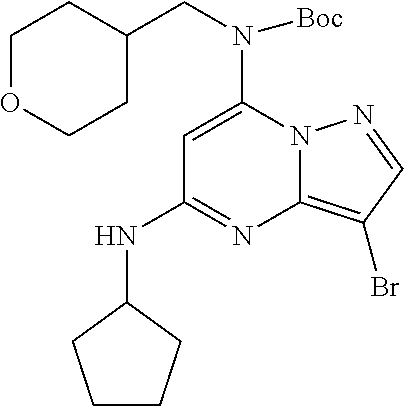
C1OCCC(CN(C2=CC(NC3CCCC3)=NC3=C(Br)C=NN23)[Boc])C1
